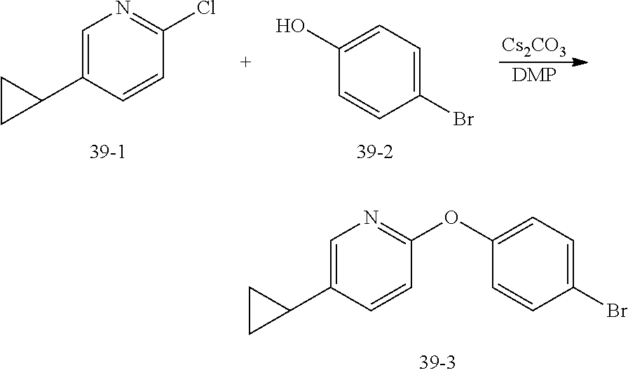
C1(Br)=CC=C(O)C=C1.C1=C(C2CC2)C=CC(Cl)=N1.[Cs2CO3].[DMP].C1=C(C2CC2)C=CC(OC2=CC=C(Br)C=C2)=N1
